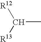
C(C)([R12])[R13]
